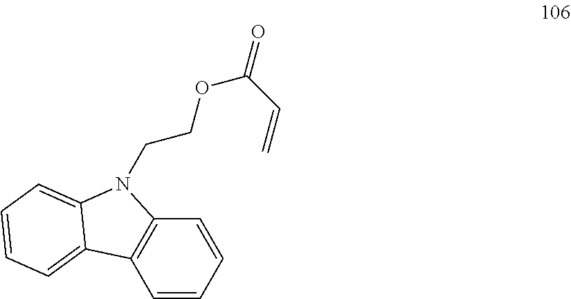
C12=C(C=CC=C1)C1=CC=CC=C1N2CCOC(C=C)=O
